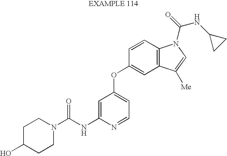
C1C(O)CCN(C(NC2=CC(OC3=CC4=C(C=C3)N(C(=O)NC3CC3)C=C4[Me])=CC=N2)=O)C1
